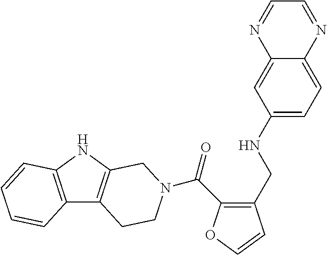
O=C(N1CCC2=C(NC3=C2C=CC=C3)C1)C1=C(CNC2=CC=C3C(=C2)N=CC=N3)C=CO1
